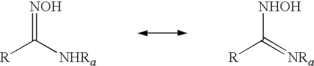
[R]C([NHRa])=[NOH].[R]C(=[NRa])[NHOH]
